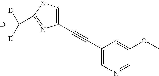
C1(C#CC2=CSC(C([D])([D])[D])=N2)=CN=CC(OC)=C1
